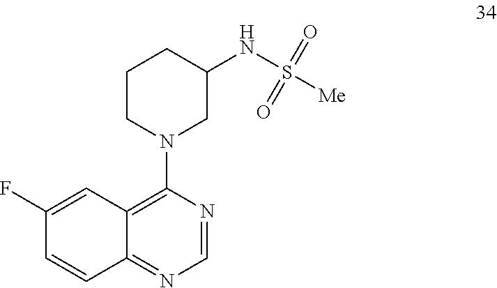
C1(F)=CC2=C(N3CC(NS([Me])(=O)=O)CCC3)N=CN=C2C=C1
